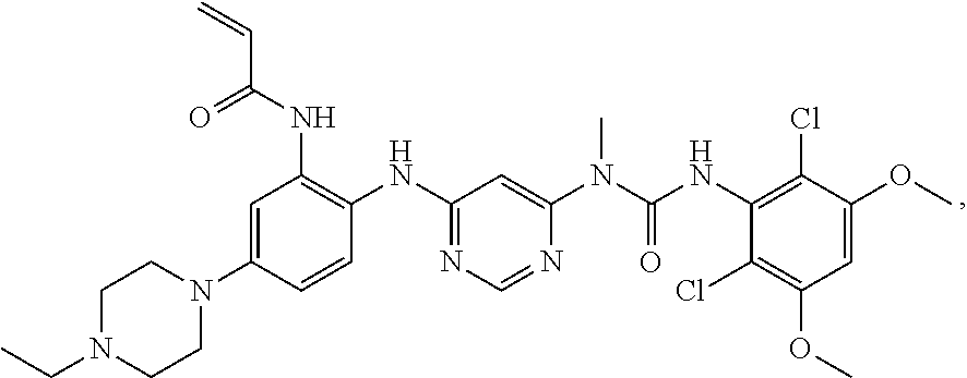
C1=C(N2CCN(CC)CC2)C=CC(NC2=NC=NC(N(C(NC3=C(Cl)C(OC)=CC(OC)=C3Cl)=O)C)=C2)=C1NC(C=C)=O
